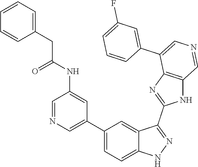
C1(C2=CN=CC(NC(=O)CC3=CC=CC=C3)=C2)=CC=C2C(=C1)C(C1=NC3=C(N1)C=NC=C3C1=CC(F)=CC=C1)=NN2
